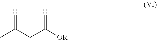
CC(CC([OR])=O)=O
